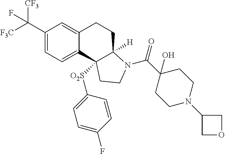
C1(C([F3C])([CF3])F)=CC=C2C(=C1)CCC1([H])N(C(C3(O)CCN(C4COC4)CC3)=O)CCC21[O2S]C1=CC=C(F)C=C1
